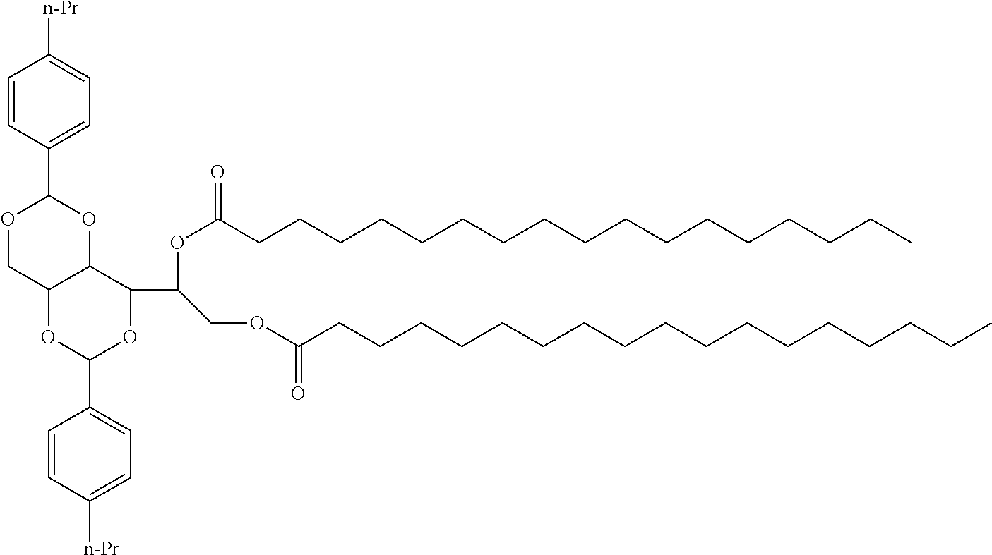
C1=CC(C2OCC3C(O2)C(C(OC(CCCCCCCCCCCCCCCCC)=O)COC(CCCCCCCCCCCCCCCCC)=O)OC(C2=CC=C([n-Pr])C=C2)O3)=CC=C1[n-Pr]
